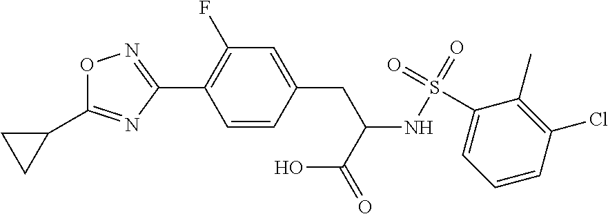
O1C(C2CC2)=NC(C2=C(F)C=C(CC(NS(=O)(=O)C3=CC=CC(Cl)=C3C)C(=O)O)C=C2)=N1
